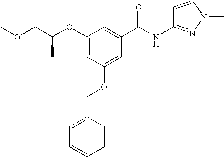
C1(OC(COC)C)=CC(OCC2=CC=CC=C2)=CC(C(NC2=NN(C)C=C2)=O)=C1
